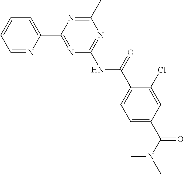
C1=NC(C2=NC(NC(=O)C3=CC=C(C(N(C)C)=O)C=C3Cl)=NC(C)=N2)=CC=C1
